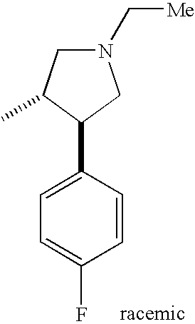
N1(C[Me])CC(C)C(C2=CC=C(F)C=C2)C1
